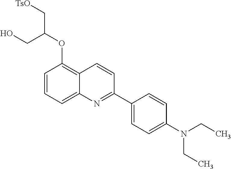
C1=CC=C2C(=C1OC(CO)C[TsO])C=CC(C1=CC=C(N(CC)CC)C=C1)=N2
